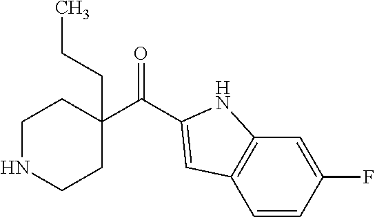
C(=O)(C1(CCC)CCNCC1)C1=CC2=C(C=C(F)C=C2)N1
